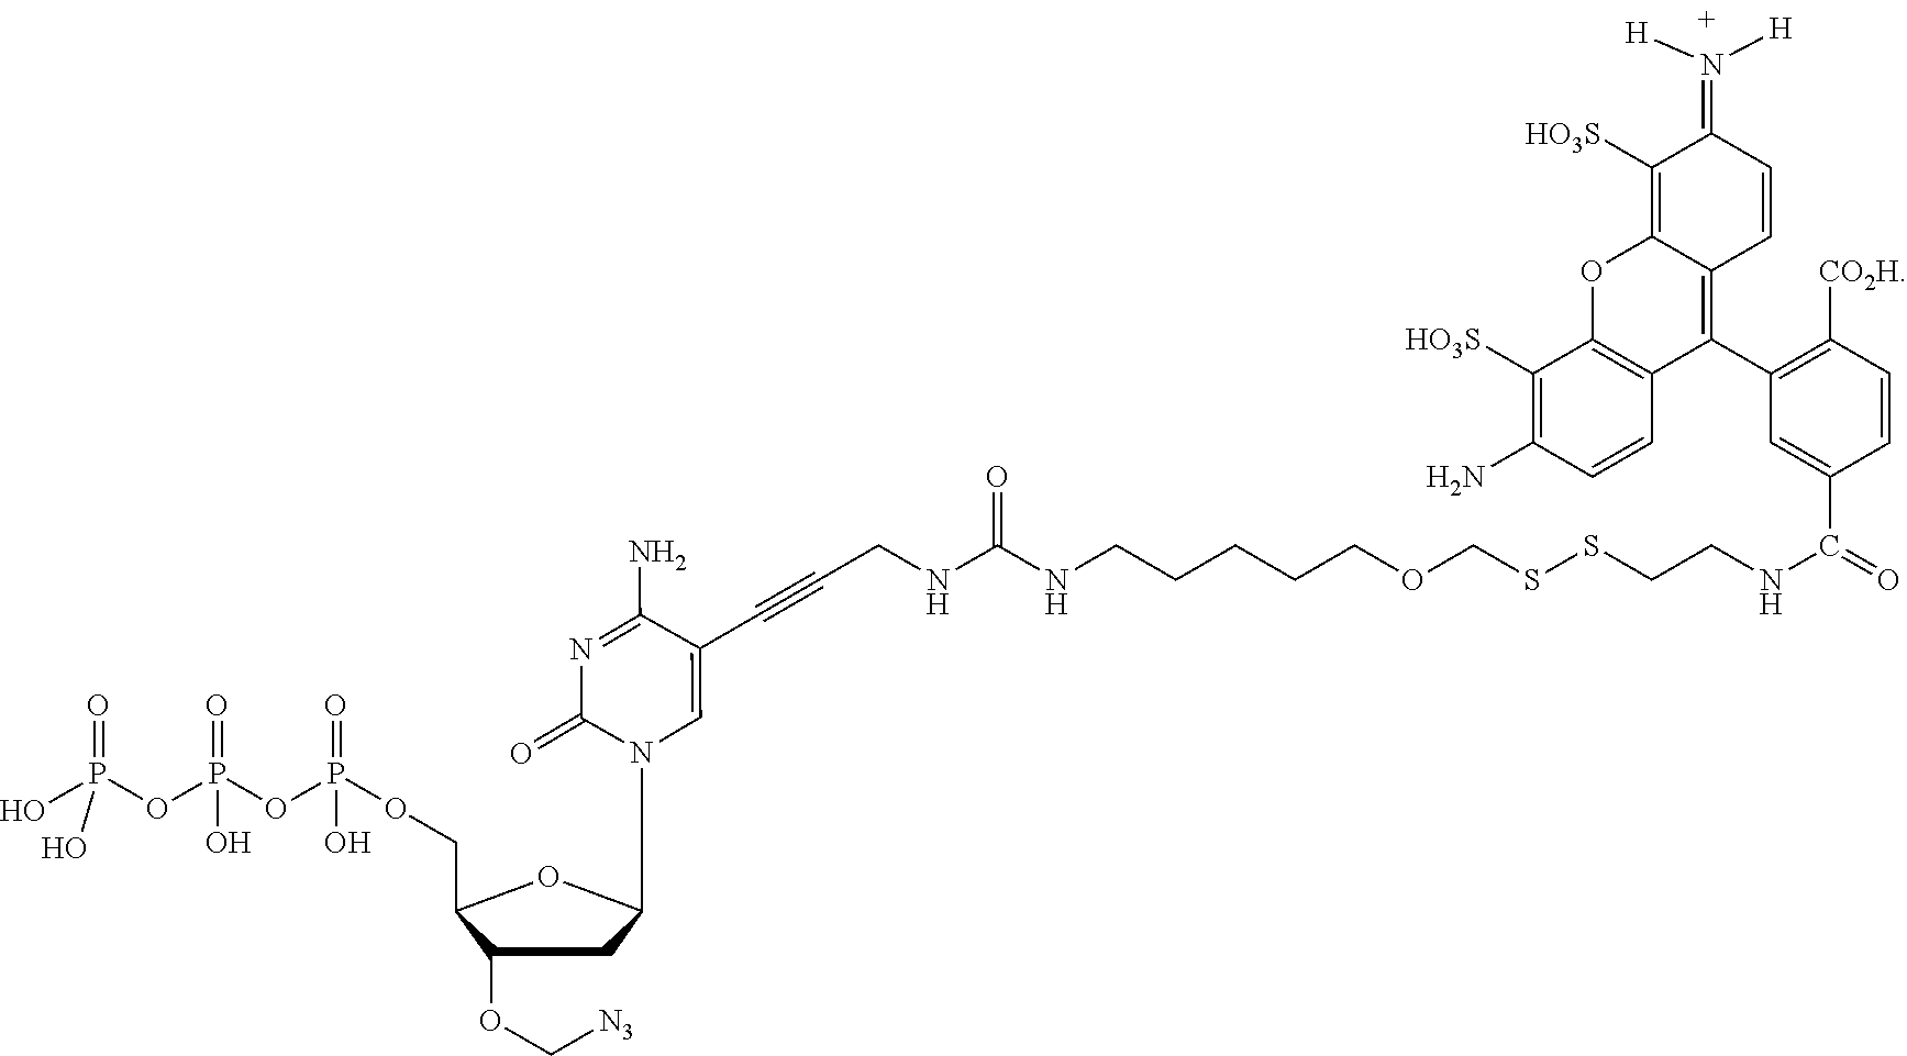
P(OP(OP(OCC1C(OC[N3])CC(N2C=C(C#CCNC(NCCCCCOCSSCCNC(=O)C3=CC(C4=C5C(=C([HO3S])C(=N([H])[H])C=C5)OC5=C4C=CC(N)=C5[HO3S])=C([CO2H])C=C3)=O)C(N)=NC2=O)O1)(=O)O)(=O)O)(O)(=O)O
